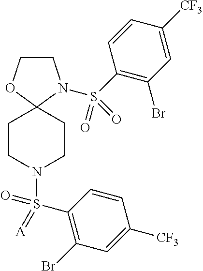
C1COC2(N1S(C1=C(Br)C=C([CF3])C=C1)(=O)=O)CCN(S(C1=C(Br)C=C([CF3])C=C1)(=O)=[A])CC2
